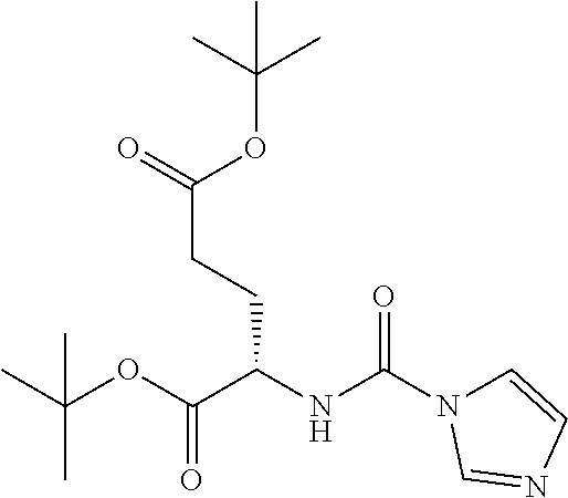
CC(OC(C(NC(N1C=CN=C1)=O)CCC(=O)OC(C)(C)C)=O)(C)C
